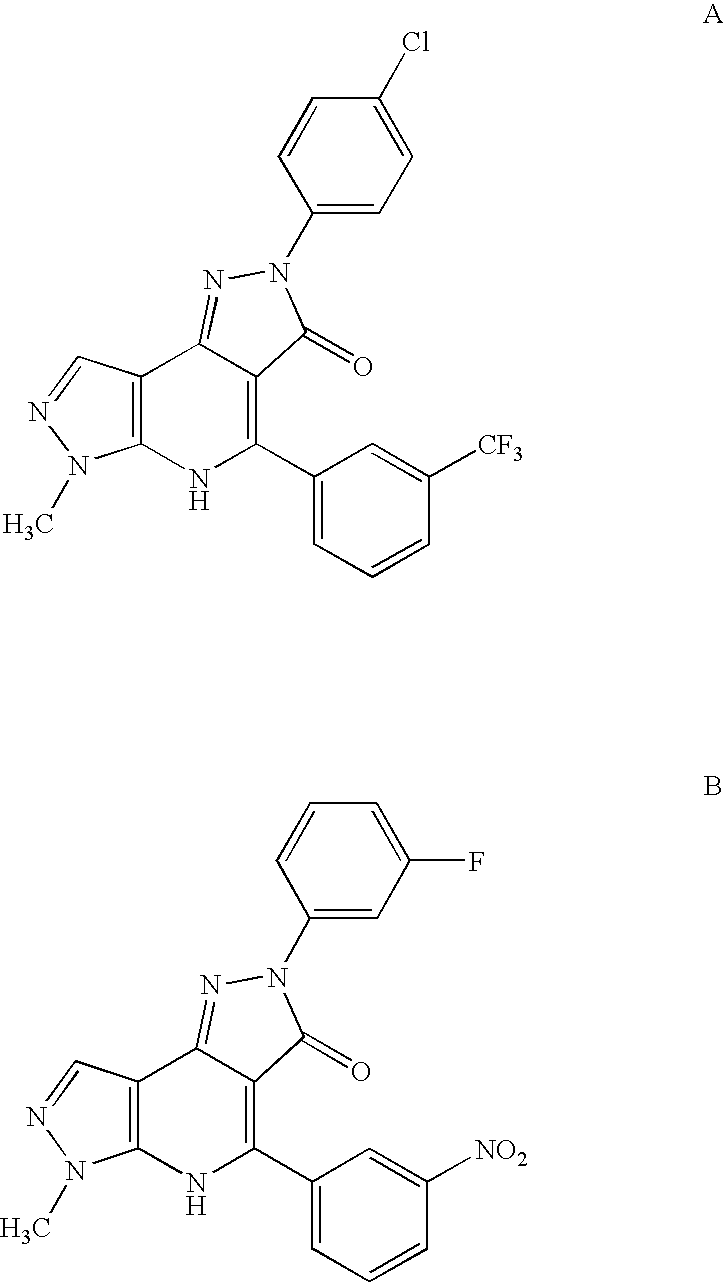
C12=C(NC(C3=CC=CC([CF3])=C3)=C3C1=NN(C1=CC=C(Cl)C=C1)C3=O)N(C)N=C2.C12=C(NC(C3=CC=CC([NO2])=C3)=C3C1=NN(C1=CC(F)=CC=C1)C3=O)N(C)N=C2
